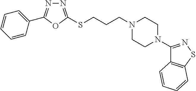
N1=C(SCCCN2CCN(C3=NSC4=C3C=CC=C4)CC2)OC(C2=CC=CC=C2)=N1
